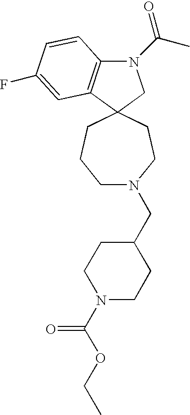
N1(C(C)=O)C2=C(C=C(F)C=C2)C2(C1)CCN(CC1CCN(C(OCC)=O)CC1)CCC2
